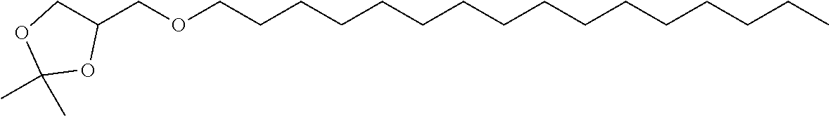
C(C1COC(C)(C)O1)OCCCCCCCCCCCCCCCC
